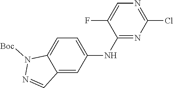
N1([Boc])N=CC2=CC(NC3=NC(Cl)=NC=C3F)=CC=C12
